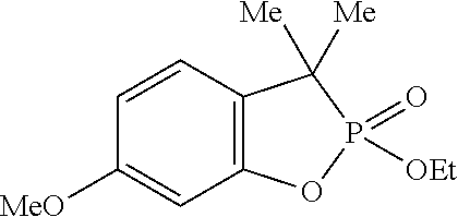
C1=CC2=C(C=C1[MeO])OP(=O)([OEt])C2([Me])[Me]
